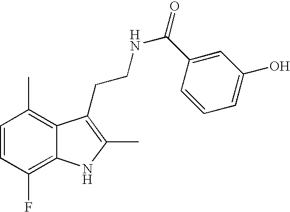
C1=CC(F)=C2C(=C1C)C(CCNC(=O)C1=CC(O)=CC=C1)=C(C)N2
